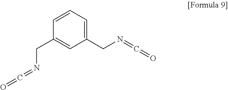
C1=CC=C(CN=C=O)C=C1CN=C=O
